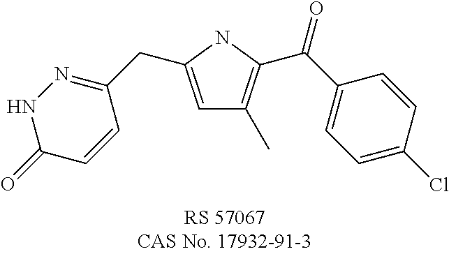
C1=C(CC2=NNC(=O)C=C2)NC(C(C2=CC=C(Cl)C=C2)=O)=C1C
